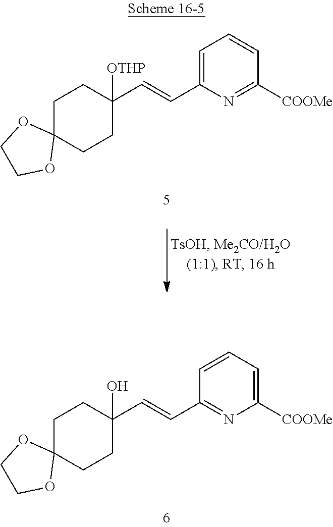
C1C2(CCC(C=CC3=NC([COOMe])=CC=C3)(O)C1)OCCO2.C1C2(CCC(C=CC3=CC=CC([COOMe])=N3)([OTHP])C1)OCCO2
